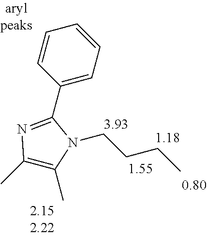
C1(C2=NC(C)=C(C)N2CCCC)=CC=CC=C1
